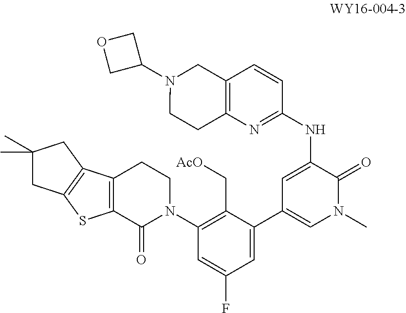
C1(N2CCC3=C(C2=O)SC2=C3CC(C)(C)C2)=C(C[AcO])C(C2=CN(C)C(=O)C(NC3=NC4=C(CN(C5COC5)CC4)C=C3)=C2)=CC(F)=C1
